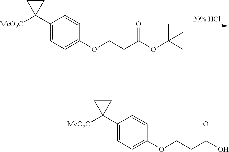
C1(C2([MeO2C])CC2)=CC=C(OCCC(=O)OC(C)(C)C)C=C1.C1(C2([MeO2C])CC2)=CC=C(OCCC(=O)O)C=C1
